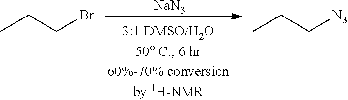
[NaN3].BrCCC.[N3]CCC
